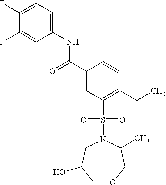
C1(F)=CC=C(NC(C2=CC(S(=O)(=O)N3CC(O)COCC3C)=C(CC)C=C2)=O)C=C1F
